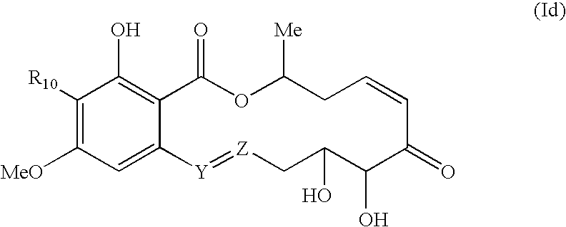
C1([R10])=C([MeO])C=C2C(=C1O)C(=O)OC([Me])CC=CC(=O)C(O)C(O)C[Z]=[Y]2
